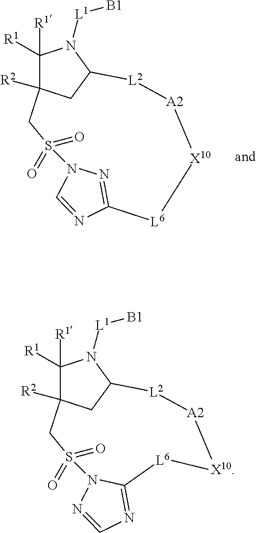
C1([R1])([R1])C2([R2])CC(N1[L1][B1])[L2][A2][X10][L6]C1=NN(S(=O)(=O)C2)C=N1.C1([R1])([R1])C2([R2])CC(N1[L1][B1])[L2][A2][X10][L6]C1=NC=NN1S(=O)(=O)C2
